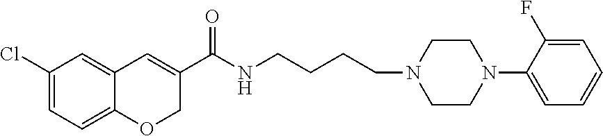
C1(Cl)=CC=C2C(=C1)C=C(C(NCCCCN1CCN(C3=CC=CC=C3F)CC1)=O)CO2
